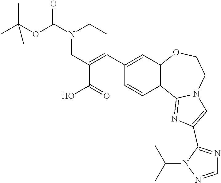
N1(C(OC(C)(C)C)=O)CC(C(=O)O)=C(C2=CC3=C(C=C2)C2=NC(C4=NC=NN4C(C)C)=CN2CCO3)CC1
